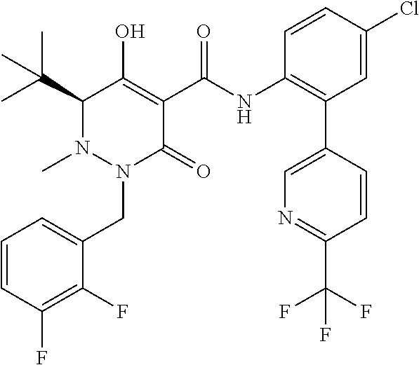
C1=CC(F)=C(F)C(CN2C(=O)C(C(=O)NC3=C(C4=CN=C(C(F)(F)F)C=C4)C=C(Cl)C=C3)=C(O)C(C(C)(C)C)N2C)=C1
